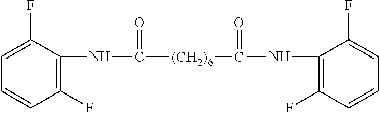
N(C([(CH2)6]C(NC1=C(F)C=CC=C1F)=O)=O)C1=C(F)C=CC=C1F
